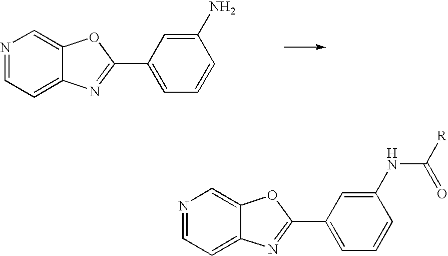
N1=CC=C2C(=C1)OC(C1=CC=CC(N)=C1)=N2.N1=CC=C2C(=C1)OC(C1=CC=CC(NC(=O)[R])=C1)=N2
